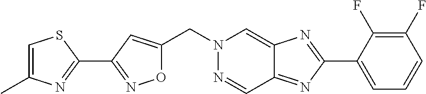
O1C(CN2N=CC3=NC(C4=CC=CC(F)=C4F)=NC3=C2)=CC(C2=NC(C)=CS2)=N1
